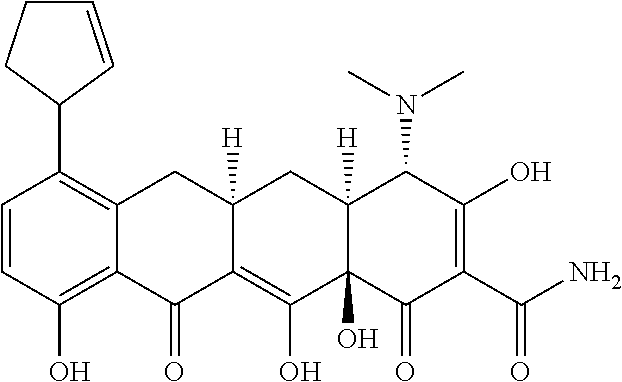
C1=CC(O)=C2C(=C1C1C=CCC1)CC1([H])C(=C(O)C3(O)C([H])(C1)C(N(C)C)C(O)=C(C(N)=O)C3=O)C2=O
